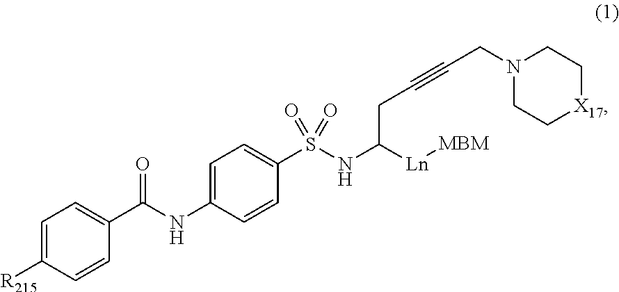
C1=C([R215])C=CC(C(NC2=CC=C(S(NC([Ln][MBM])CC#CCN3CC[X17]CC3)(=O)=O)C=C2)=O)=C1
